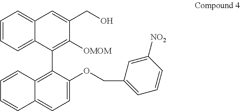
C1=CC=C2C(=C1)C=C(CO)C([OMOM])=C2C1=C2C(=CC=C1OCC1=CC=CC([NO2])=C1)C=CC=C2
